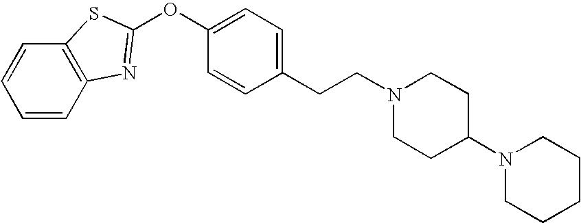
C1=CC2=C(C=C1)SC(OC1=CC=C(CCN3CCC(N4CCCCC4)CC3)C=C1)=N2
